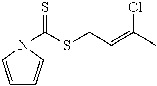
C1=CN(C(SCC=C(C)Cl)=S)C=C1
